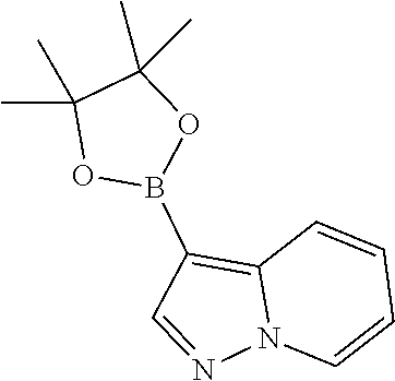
C12=C(B3OC(C)(C)C(C)(C)O3)C=NN1C=CC=C2
